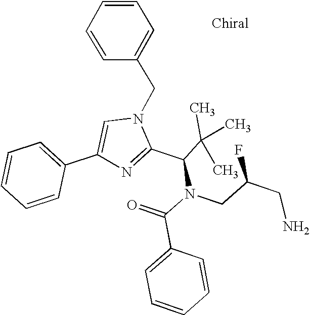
C1=CC=CC(C2=CN(CC3=CC=CC=C3)C(C(C(C)(C)C)N(CC(CN)F)C(C3=CC=CC=C3)=O)=N2)=C1
